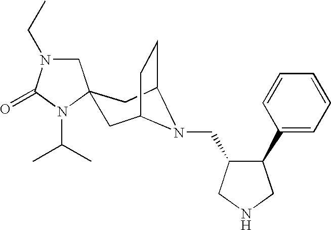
C1N(CC)C(=O)N(C(C)C)C12CC1CCC(C2)N1CC1C(C2=CC=CC=C2)CNC1
